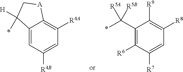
C1(C(*)([R5A])[R5B])=C([R6])C([R7])=CC([R8])=C1[R9].C12=CC([R4B])=CC([R4A])=C1[A]CC2(*)[H]
